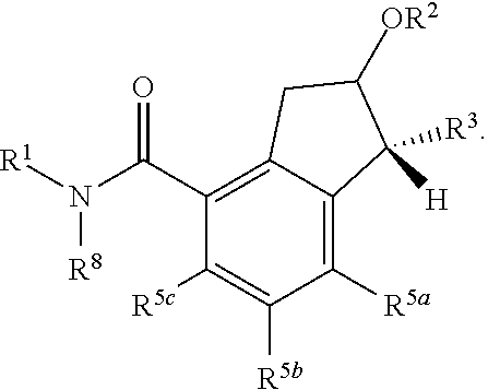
C1(C(N([R1])[R8])=O)=C2C(=C([R5a])C([R5b])=C1[R5c])C([R3])([H])C([OR2])C2
